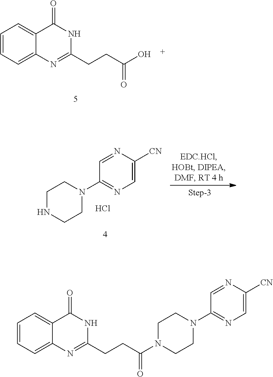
C1=CC=C2C(=C1)C(=O)NC(CCC(O)=O)=N2.C1=NC([CN])=CN=C1N1CCNCC1.Cl.C1=CC=C2C(=C1)C(=O)NC(CCC(N1CCN(C3=NC=C([CN])N=C3)CC1)=O)=N2
